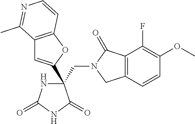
C(C1(C2=CC3=C(O2)C=CN=C3C)NC(=O)NC1=O)N1CC2=C(C1=O)C(F)=C(OC)C=C2
